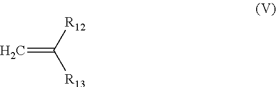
[R12]C([R13])=C
